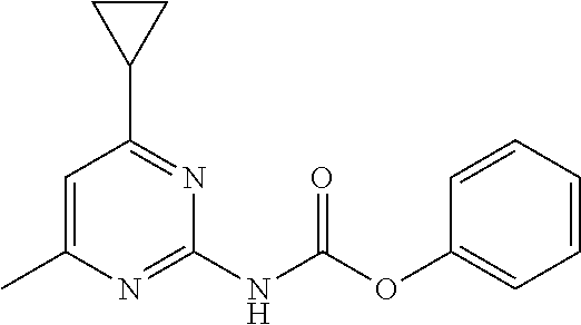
N1=C(C2CC2)C=C(C)N=C1NC(=O)OC1=CC=CC=C1
